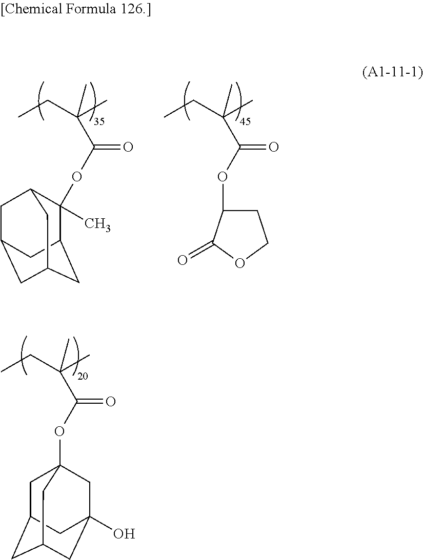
C1(OC(C(C)(CC)C)=O)(C)C2CC3CC(CC1C3)C2.O(C(C(C)(CC)C)=O)C1CCOC1=O.O(C(C(C)(CC)C)=O)C12CC3CC(CC(O)(C1)C3)C2
